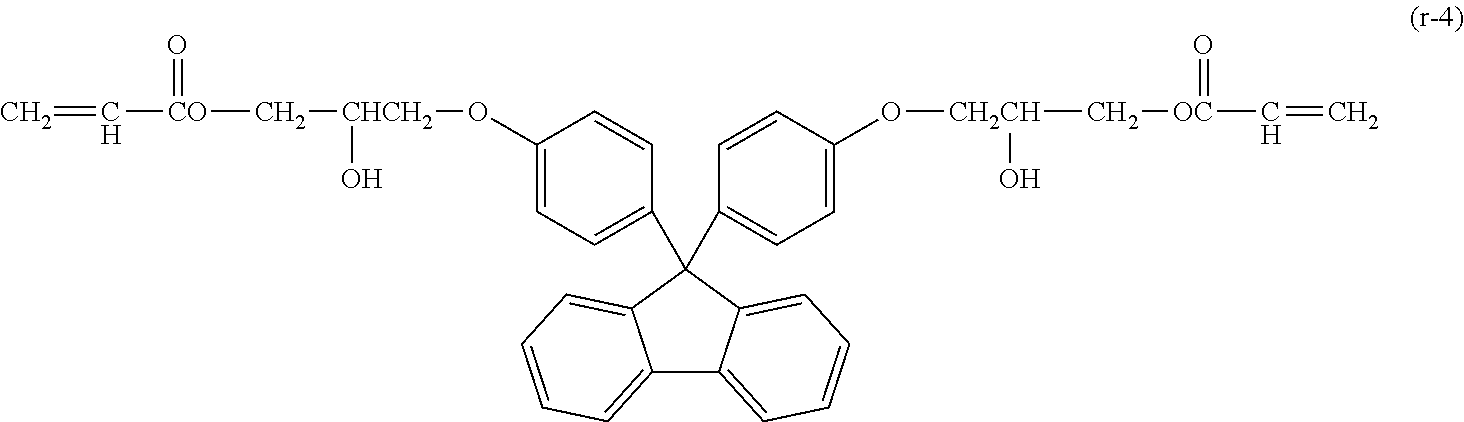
C=C[CO](=O)C[CHCH2](O)OC1=CC=C(C2(C3=CC=C(O[CH2CH](C[OC](C=C)=O)O)C=C3)C3=CC=CC=C3C3=CC=CC=C32)C=C1
